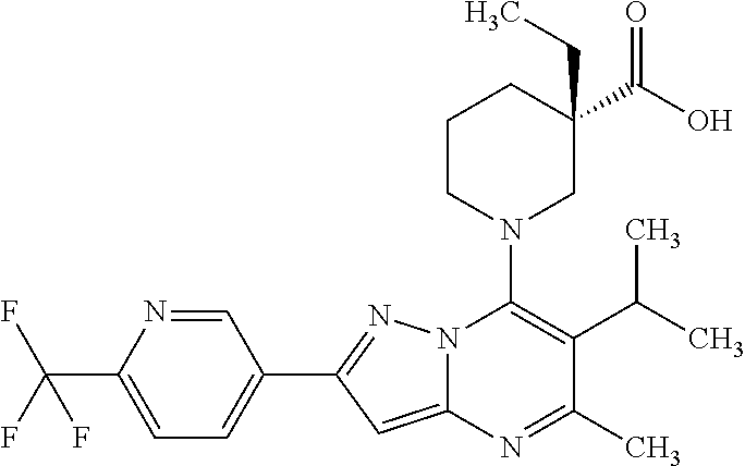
C1=NC(C(F)(F)F)=CC=C1C1=NN2C(=C1)N=C(C)C(C(C)C)=C2N1CC(C(O)=O)(CC)CCC1
